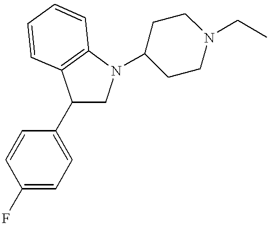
C1(C2=CC=C(F)C=C2)CN(C2CCN(CC)CC2)C2=C1C=CC=C2
